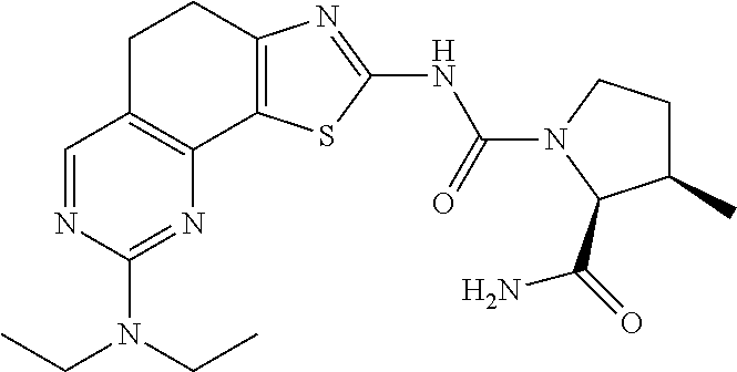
C1C2=C(C3=C(C1)N=C(NC(=O)N1CCC(C)C1C(=O)N)S3)N=C(N(CC)CC)N=C2
